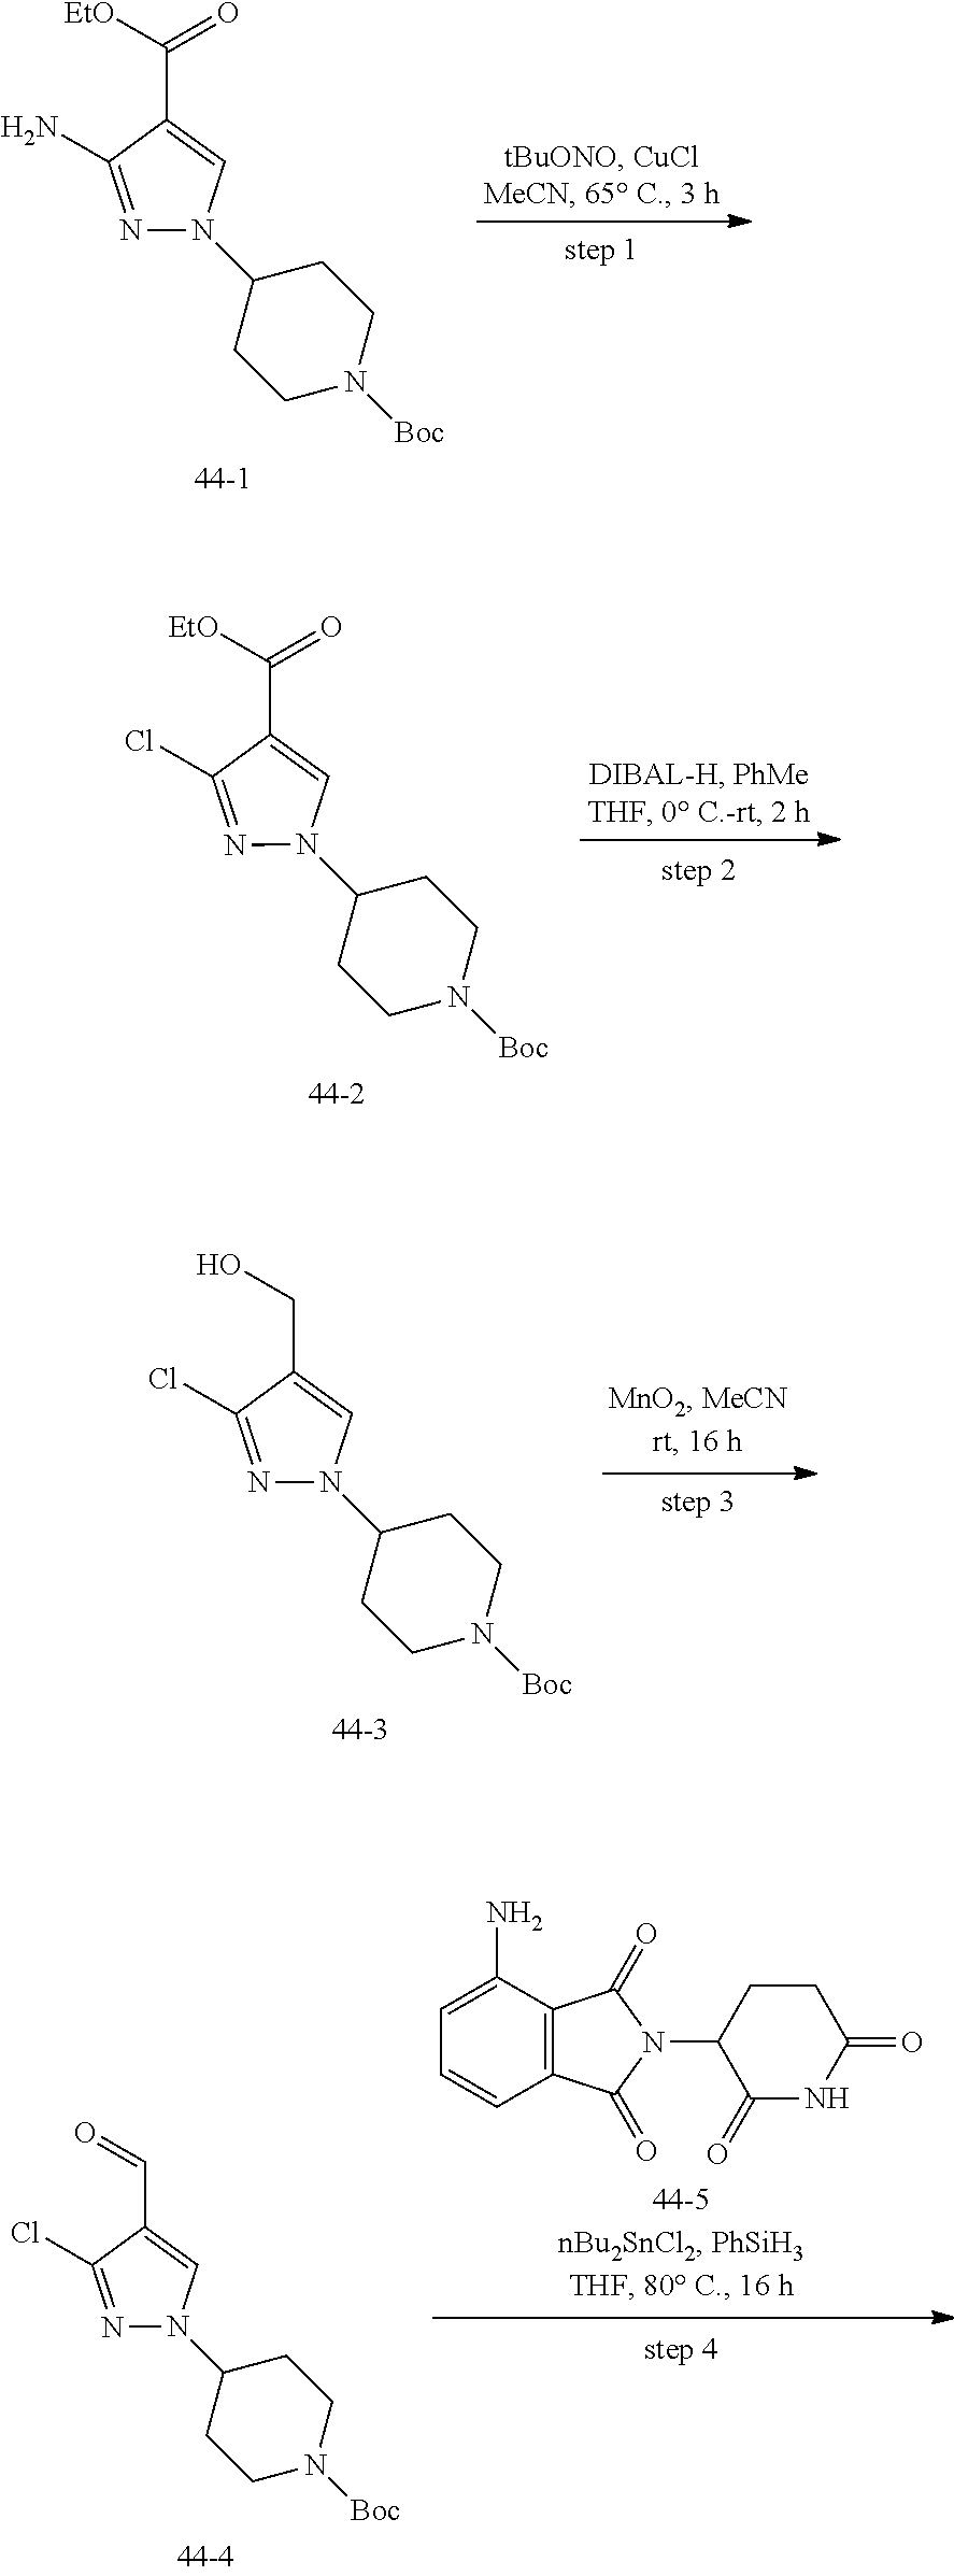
C1(N)=NN(C2CCN([Boc])CC2)C=C1C(=O)[EtO].C1(Cl)=NN(C2CCN([Boc])CC2)C=C1C(=O)[EtO].C1(Cl)=NN(C2CCN([Boc])CC2)C=C1CO.C1=CC2=C(C(=O)N(C3CCC(=O)NC3=O)C2=O)C(N)=C1.C1(Cl)=NN(C2CCN([Boc])CC2)C=C1C=O
